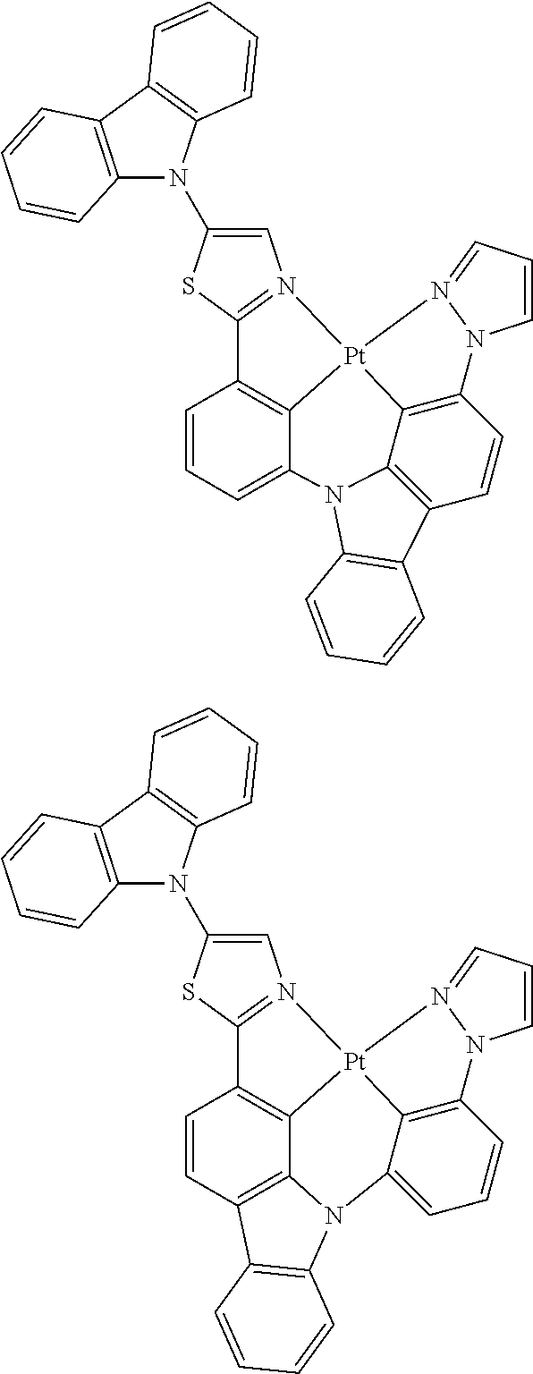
C1=C(N2C3=C(C4=C2C=CC=C4)C=CC=C3)SC2=N1[Pt]13C4=C2C=CC2=C4N(C4=CC=CC(=C14)N1C=CC=N31)C1=C2C=CC=C1.C1=C(N2C3=C(C4=C2C=CC=C4)C=CC=C3)SC2=N1[Pt]13C4=C2C=CC=C4N2C4=C(C=CC(=C14)N1C=CC=N31)C1=C2C=CC=C1
